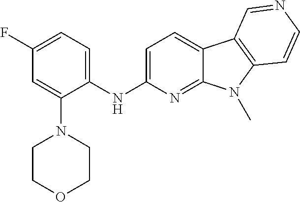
C1=C(N2CCOCC2)C(NC2=CC=C3C(=N2)N(C)C2=C3C=NC=C2)=CC=C1F
